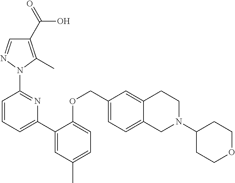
C1(C(=O)O)=C(C)N(C2=NC(C3=CC(C)=CC=C3OCC3=CC=C4C(=C3)CCN(C3CCOCC3)C4)=CC=C2)N=C1
